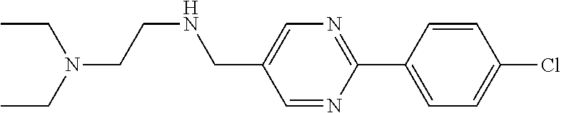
C1=NC(C2=CC=C(Cl)C=C2)=NC=C1CNCCN(CC)CC
